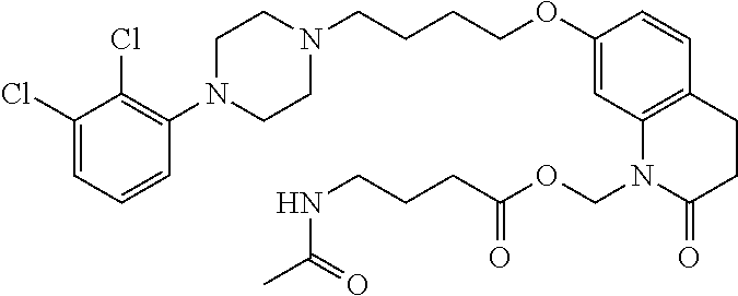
C1(Cl)=CC=CC(N2CCN(CCCCOC3=CC4=C(C=C3)CCC(=O)N4COC(=O)CCCNC(C)=O)CC2)=C1Cl
